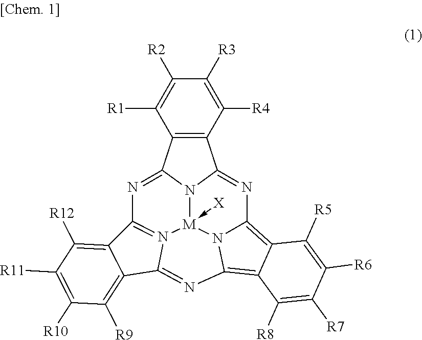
C12=C(C([R4])=C([R3])C([R2])=C1[R1])C1=NC3=C4C(=C5N3[M]3(-[X])N1C2=NC1=N3C(=N5)C2=C([R9])C([R10])=C([R11])C([R12])=C12)C([R8])=C([R7])C([R6])=C4[R5]
